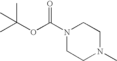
C(OC(N1CCN(C)CC1)=O)(C)(C)C
